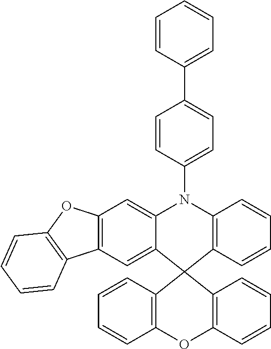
C1=C2C(=CC3=C1OC1=C3C=CC=C1)C1(C3=C(N2C2=CC=C(C4=CC=CC=C4)C=C2)C=CC=C3)C2=C(OC3=C1C=CC=C3)C=CC=C2
